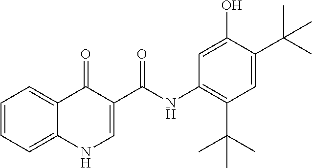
C1=CC=C2C(=C1)C(=O)C(C(NC1=C(C(C)(C)C)C=C(C(C)(C)C)C(O)=C1)=O)=CN2
